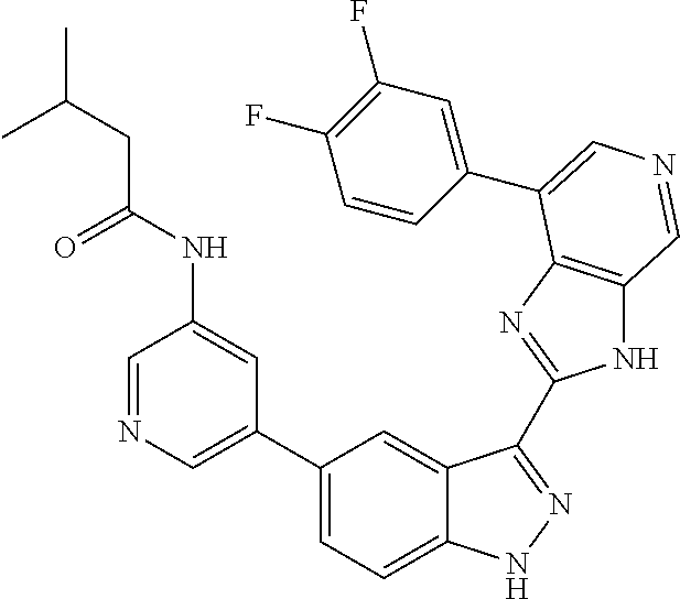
C1(C2=CN=CC(NC(CC(C)C)=O)=C2)=CC=C2C(=C1)C(C1=NC3=C(N1)C=NC=C3C1=CC(F)=C(F)C=C1)=NN2
